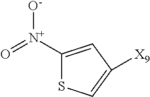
C1([N+](=O)[O-])=CC([X9])=CS1
